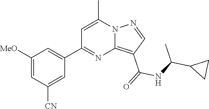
C12=C(C(=O)NC(C3CC3)C)C=NN1C(C)=CC(C1=CC([MeO])=CC([CN])=C1)=N2
